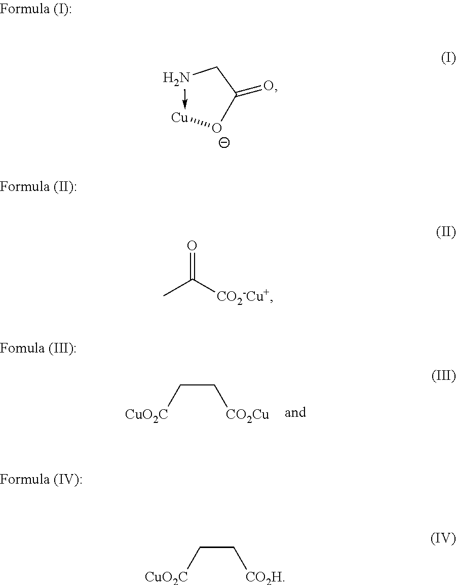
C(C[CO2Cu])[CuO2C].C(C[CO2H])[CuO2C].N1->[Cu][O-]C(=O)C1.CC([CO2-Cu+])=O
